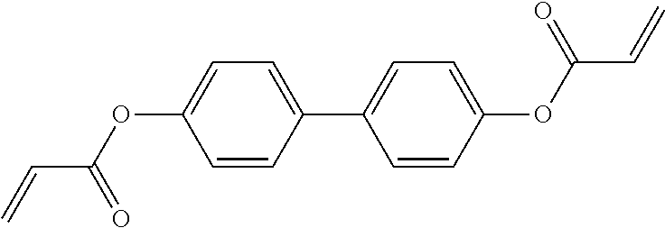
C(=C)C(OC1=CC=C(C2=CC=C(OC(C=C)=O)C=C2)C=C1)=O
